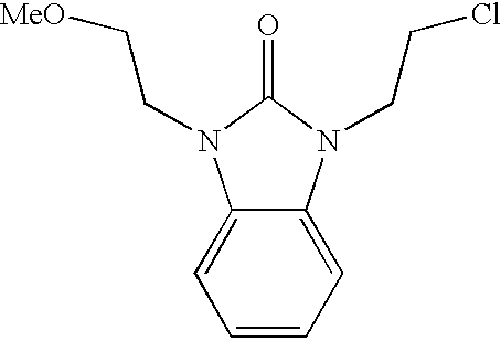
C1=CC=C2C(=C1)N(CC[MeO])C(=O)N2CCCl
